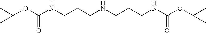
CC(OC(NCCCNCCCNC(OC(C)(C)C)=O)=O)(C)C
